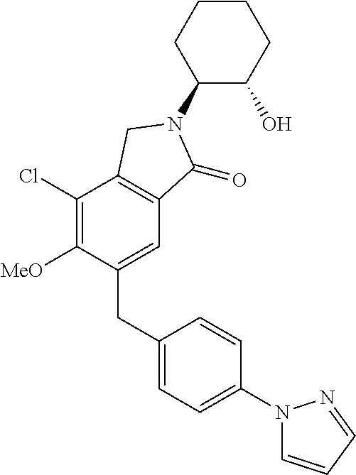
C1(CC2=CC=C(N3C=CC=N3)C=C2)=CC2=C(C(Cl)=C1[MeO])CN(C1C(O)CCCC1)C2=O
